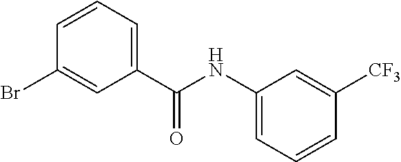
C1(NC(C2=CC=CC(Br)=C2)=O)=CC=CC([CF3])=C1
